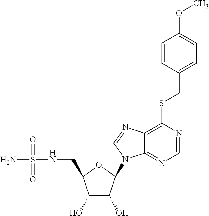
C1(O)C(O)C(N2C3=NC=NC(SCC4=CC=C(OC)C=C4)=C3N=C2)OC1CNS(N)(=O)=O
